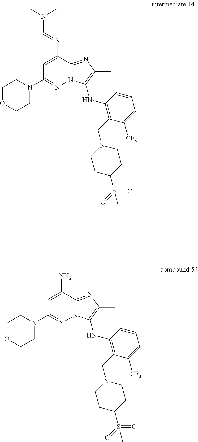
C1OCCN(C2=NN3C(=NC(C)=C3NC3=C(CN4CCC(S(=O)(C)=O)CC4)C([CF3])=CC=C3)C(N=CN(C)C)=C2)C1.C1OCCN(C2=NN3C(=NC(C)=C3NC3=C(CN4CCC(S(=O)(C)=O)CC4)C([CF3])=CC=C3)C(N)=C2)C1
